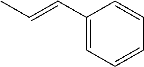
C1(C=CC)=CC=CC=C1
